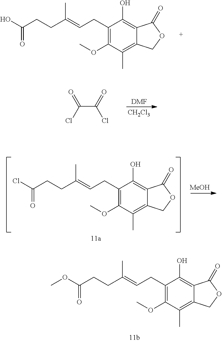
C(CCC(=CCC1=C(OC)C(C)=C2C(=C1O)C(=O)OC2)C)(O)=O.C(C(Cl)=O)(=O)Cl.[DMF].[CH2Cl3].C(CCC(=CCC1=C(OC)C(C)=C2C(=C1O)C(=O)OC2)C)(Cl)=O.[MeOH].C(CCC(=CCC1=C(OC)C(C)=C2C(=C1O)C(=O)OC2)C)(OC)=O
